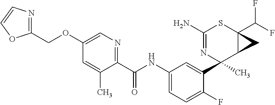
C1(N)=NC(C2=CC(NC(C3=NC=C(OCC4=NC=CO4)C=C3C)=O)=CC=C2F)(C)C2C(C(F)F)(S1)C2
